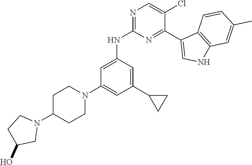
N1=C(NC2=CC(N3CCC(N4CCC(O)C4)CC3)=CC(C3CC3)=C2)N=C(C2=CNC3=C2C=CC(C)=C3)C(Cl)=C1
